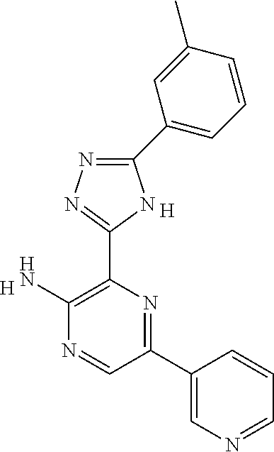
C1(C2=CN=CC=C2)=NC(C2=NN=C(C3=CC=CC(C)=C3)N2)=C(N)N=C1.[H].[H]
